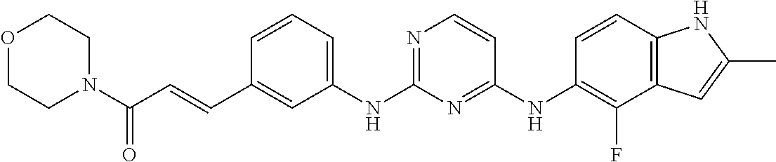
C(C1=CC(NC2=NC=CC(NC3=C(F)C4=C(C=C3)NC(C)=C4)=N2)=CC=C1)=CC(N1CCOCC1)=O
